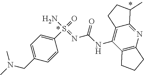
CN(C)CC1=CC=C(S(=O)(N)=NC(=O)NC2=C3CCC(C)C3=NC3=C2CCC3)C=C1
